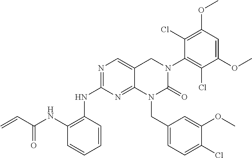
C1(NC(C=C)=O)=C(NC2=NC=C3C(=N2)N(CC2=CC=C(Cl)C(OC)=C2)C(=O)N(C2=C(Cl)C(OC)=CC(OC)=C2Cl)C3)C=CC=C1
